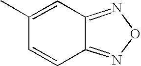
C1=C(C)C=CC2=NON=C12
